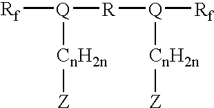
[Rf][Q]([CnH2n][Z])[R][Q]([Rf])[CnH2n][Z]
